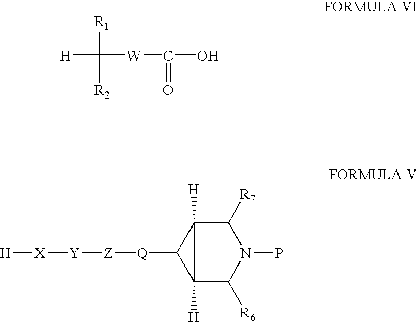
C12([H])C([R6])N(P)C([R7])C1([H])C2[Q][Z][Y][X][H].OC([W]C([H])([R1])[R2])=O
